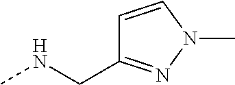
N(CC1=NN(C)C=C1)C
